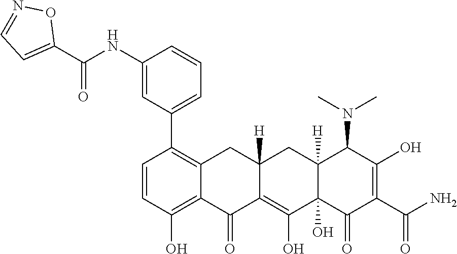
C1=CC(O)=C2C(=C1C1=CC=CC(NC(C3=CC=NO3)=O)=C1)CC1([H])C(=C(O)C3(O)C([H])(C1)C(N(C)C)C(O)=C(C(N)=O)C3=O)C2=O
